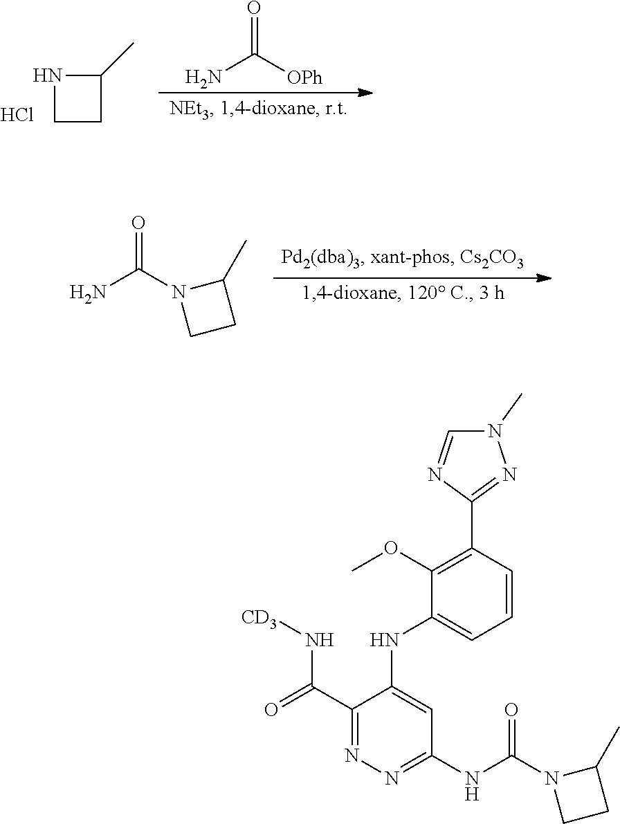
N1CCC1C.Cl.O=C([OPh])N.O=C(N1CCC1C)N.C1(OC)=C(C2=NN(C)C=N2)C=CC=C1NC1=CC(NC(N2CCC2C)=O)=NN=C1C(=O)N[CD3]
